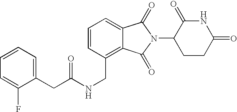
C1=CC(CNC(CC2=CC=CC=C2F)=O)=C2C(=C1)C(=O)N(C1CCC(=O)NC1=O)C2=O
